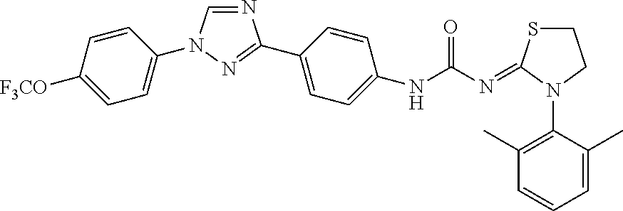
N1=CN(C2=CC=C([F3CO])C=C2)N=C1C1=CC=C(NC(=O)N=C2SCCN2C2=C(C)C=CC=C2C)C=C1
